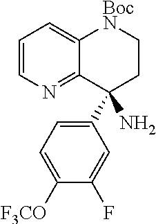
C1=CN=C2C(=C1)[BocN]CCC2(C1=CC=C([F3CO])C(F)=C1)N
